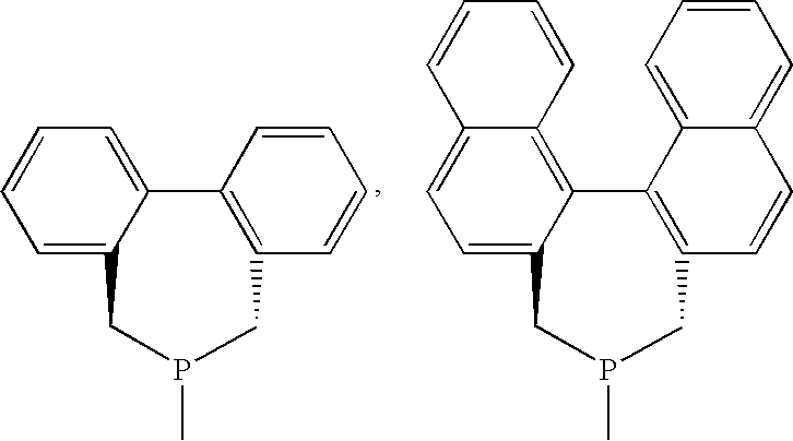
C1=C2C(=CC=C1)C1=C(C=CC=C1)CP(C)C2.C1=C2C(=C3C(=C1)C=CC=C3)C1=C(C=CC3=CC=CC=C13)CP(C)C2
